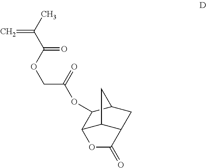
C=C(C)C(OCC(=O)OC1C2C3C(CC1C3)C(=O)O2)=O
